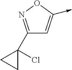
C1(C2(Cl)CC2)=NOC(->C)=C1
